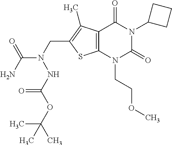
C12=C(N(CCOC)C(=O)N(C3CCC3)C1=O)SC(CN(C(N)=O)NC(OC(C)(C)C)=O)=C2C
